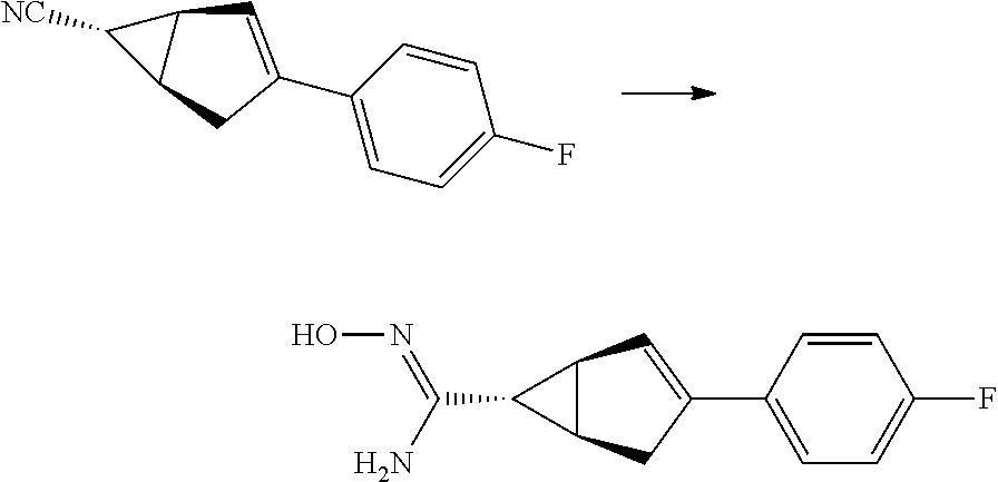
C1([NC])C2C1C=C(C1=CC=C(F)C=C1)C2.C1(C(N)=NO)C2C1C=C(C1=CC=C(F)C=C1)C2
